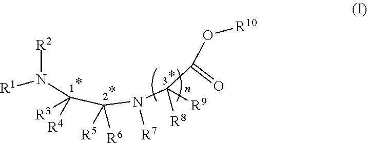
N(C(C(N(C(C(O[R10])=O)([R8])[R9])[R7])([R5])[R6])([R3])[R4])([R2])[R1]
